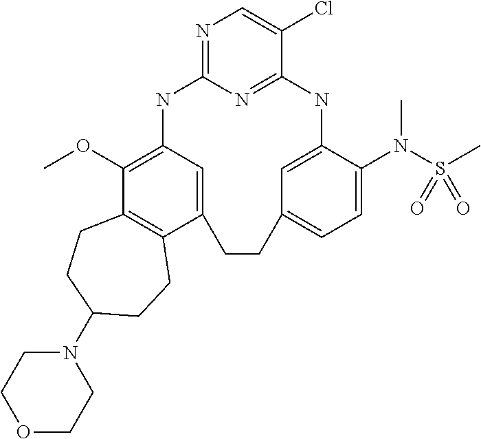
C12=C(C(OC)=C3C=C1CCC1=CC=C(N(C)S(=O)(C)=O)C(=C1)NC1=NC(=NC=C1Cl)N3)CCC(N1CCOCC1)CC2
